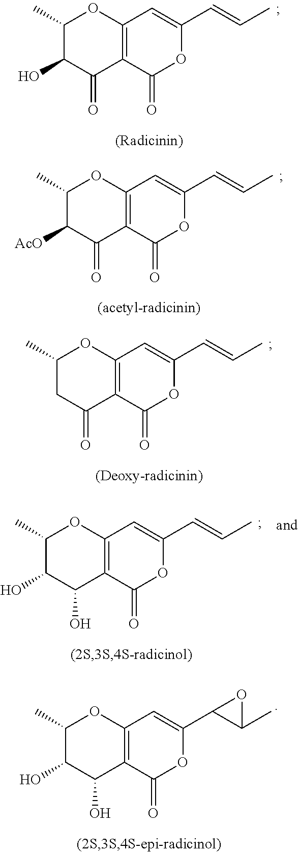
C12=C(C(=O)OC(C=CC)=C1)C(=O)C(O)C(C)O2.C12=C(C(=O)OC(C=CC)=C1)C(=O)C([AcO])C(C)O2.C12=C(C(=O)OC(C=CC)=C1)C(=O)CC(C)O2.C12=C(C(=O)OC(C=CC)=C1)C(O)C(O)C(C)O2.C12=C(C(=O)OC(C3C(C)O3)=C1)C(O)C(O)C(C)O2
